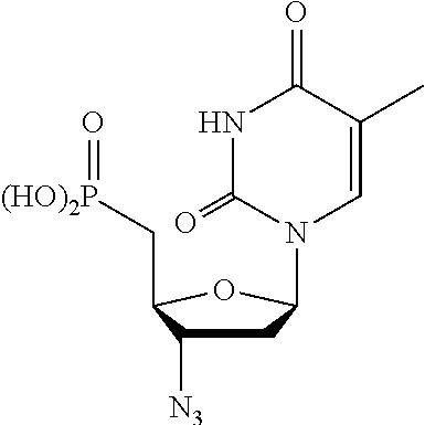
C1C([N3])C(C[(HO)2P]=O)OC1N1C=C(C)C(=O)NC1=O
